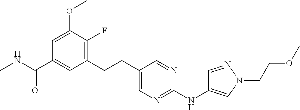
C1=C(OC)C(F)=C(CCC2=CN=C(NC3=CN(CCOC)N=C3)N=C2)C=C1C(NC)=O
